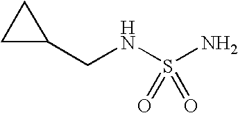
C1C(CNS(N)(=O)=O)C1
